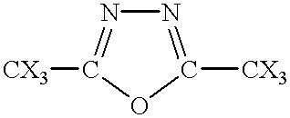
[CX3]C1=NN=C([CX3])O1
